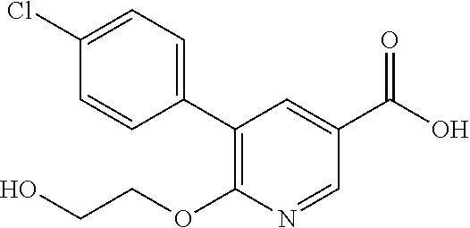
C1(C2=C(OCCO)N=CC(C(O)=O)=C2)=CC=C(Cl)C=C1
